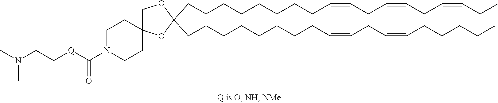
C(CCCCCCCC=CCC=CCCCCC)C1(CCCCCCCCC=CCC=CCC=CCC)OC2(CO1)CCN(C([Q]CCN(C)C)=O)CC2
